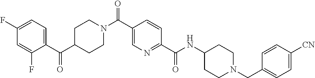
C(C1=CN=C(C(NC2CCN(CC3=CC=C([CN])C=C3)CC2)=O)C=C1)(N1CCC(C(C2=CC=C(F)C=C2F)=O)CC1)=O
